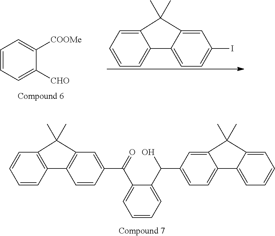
C1=CC=C([CHO])C([COOMe])=C1.C12=CC=CC=C1C1=CC=C(I)C=C1C2(C)C.C12=C(C=CC=C1)C1=C(C=C(C(=O)C3=CC=CC=C3C(O)C3=CC=C4C(=C3)C(C)(C)C3=CC=CC=C43)C=C1)C2(C)C
